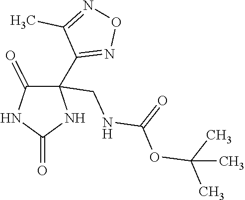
C1(=O)C(C2=NON=C2C)(CNC(=O)OC(C)(C)C)NC(=O)N1
